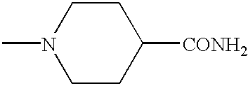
C1CC([CONH2])CCN1C
